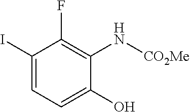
C1=C(I)C(F)=C(N[CO2Me])C(O)=C1
